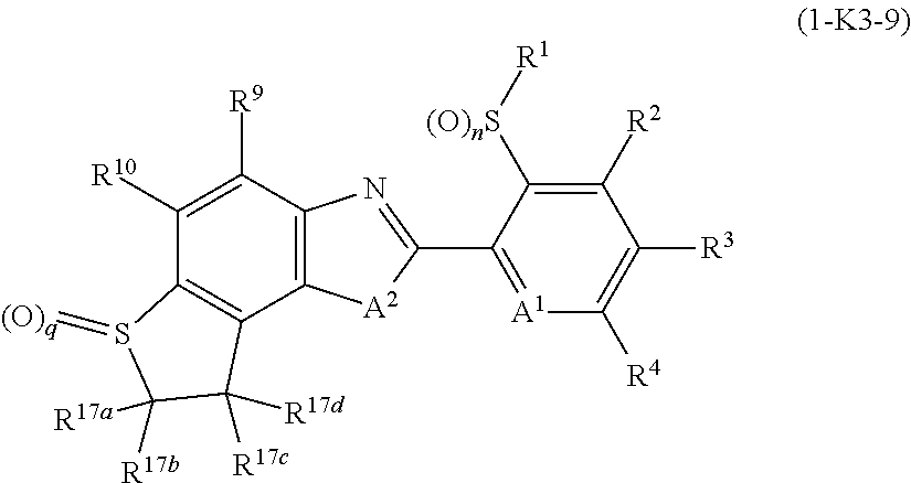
C12=C(C([R9])=C([R10])C3=C1C([R17c])([R17d])C([R17b])([R17a])S3=[(O)q])N=C(C1=[A1]C([R4])=C([R3])C([R2])=C1[(O)nS][R1])[A2]2
